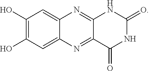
C1(O)=C(O)C=C2C(=C1)N=C1C(=N2)C(=O)NC(=O)N1
